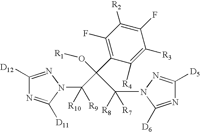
C1([D12])=NN(C([R9])([R10])C(C2=C(F)C([R2])=C(F)C([R3])=C2[R4])(O[R1])C(N2C([D6])=NC([D5])=N2)([R8])[R7])C([D11])=N1
